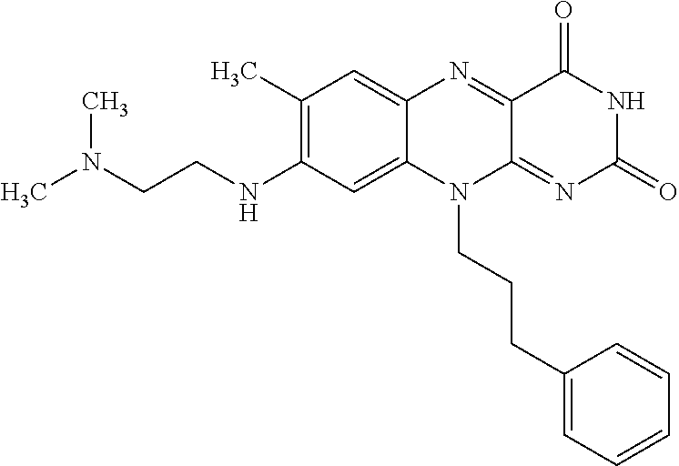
C1(C)=C(NCCN(C)C)C=C2C(=C1)N=C1C(=NC(=O)NC1=O)N2CCCC1=CC=CC=C1
